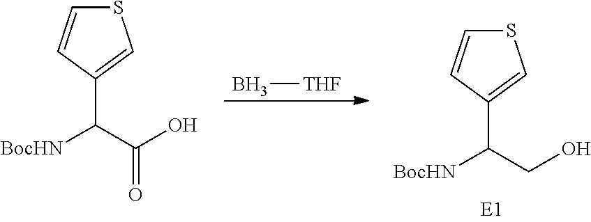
B[THF].S1C=CC(C(CO)[BocHN])=C1.S1C=CC(C(C(=O)O)[BocHN])=C1
